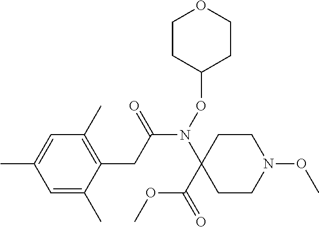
N(C(CC1=C(C)C=C(C)C=C1C)=O)(C1(C(OC)=O)CCN(OC)CC1)OC1CCOCC1
